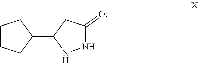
C1CCC(C2NNC(=O)C2)C1
